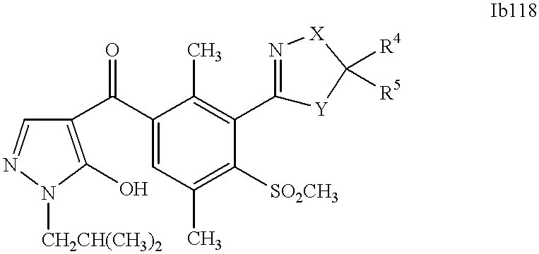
C1(C(C2=CC(C)=C([SO2CH3])C(C3=N[X]C([R4])([R5])[Y]3)=C2C)=O)=C(O)N([CH2CH(CH3)2])N=C1
